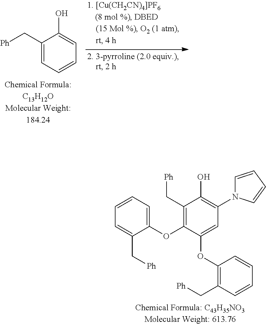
C1(C[Ph])=CC=CC=C1O.C1(OC2=C(C[Ph])C(O)=C(N3C=CC=C3)C=C2OC2=C(C[Ph])C=CC=C2)=CC=CC=C1C[Ph]
